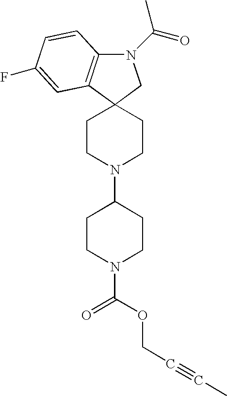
C12(CCN(C3CCN(C(=O)OCC#CC)CC3)CC1)CN(C(=O)C)C1=C2C=C(F)C=C1
